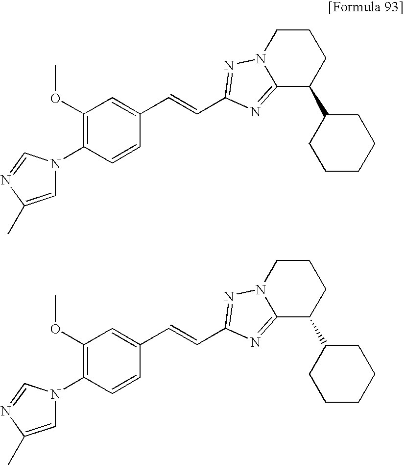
C1=C(C)N=CN1C1=C(OC)C=C(C=CC2=NN3CCCC(C4CCCCC4)C3=N2)C=C1.C1=C(C)N=CN1C1=C(OC)C=C(C=CC2=NN3CCCC(C4CCCCC4)C3=N2)C=C1
